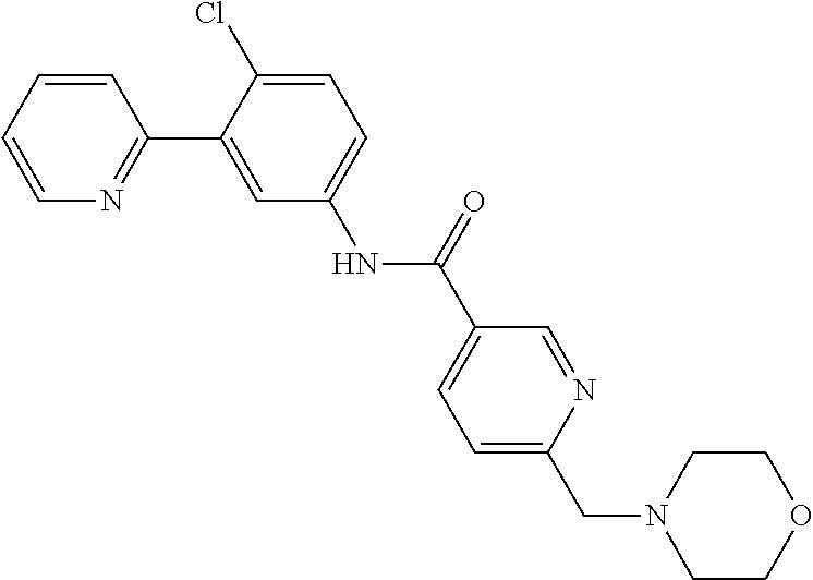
C1=CN=C(C2=CC(NC(C3=CC=C(CN4CCOCC4)N=C3)=O)=CC=C2Cl)C=C1
